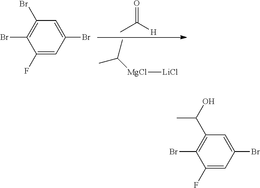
C1(F)=CC(Br)=CC(Br)=C1Br.CC([H])=O.CC([MgCl][LiCl])C.C1(F)=CC(Br)=CC(C(O)C)=C1Br
